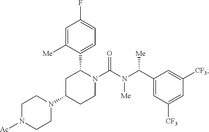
C1=C([Me])C(C2N(C(N(C(C3=CC([CF3])=CC([CF3])=C3)[Me])[Me])=O)CCC(N3CCN([Ac])CC3)C2)=CC=C1F
